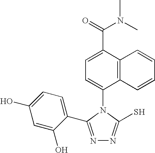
N1=C(C2=CC=C(O)C=C2O)N(C2=CC=C(C(=O)N(C)C)C3=C2C=CC=C3)C(S)=N1
